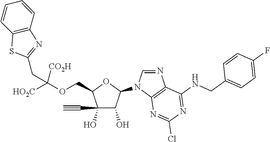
C(C1C(O)(C#C)C(O)C(N2C=NC3=C2N=C(Cl)N=C3NCC2=CC=C(F)C=C2)O1)OC([HO2C])([CO2H])CC1=NC2=C(S1)C=CC=C2
